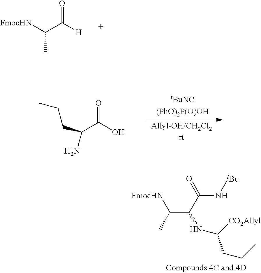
[FmocHN]C(C([H])=O)C.[tBuNC(PhO)2P(O)OH].[Allyl-OH/CH2Cl2rt].CCCC(N)C(O)=O.N(C([CO2Allyl])CCC)C(C(C)[FmocHN])C(=O)N[tBu]
